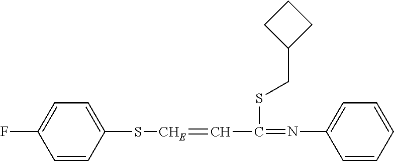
C1=CC(S[CHE]=CC(=NC2=CC=CC=C2)SCC2CCC2)=CC=C1F
